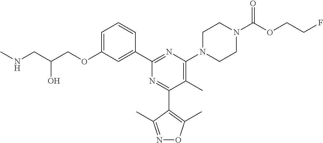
C1=C(OCC(CNC)O)C=C(C2=NC(N3CCN(C(OCCF)=O)CC3)=C(C)C(C3=C(C)ON=C3C)=N2)C=C1
